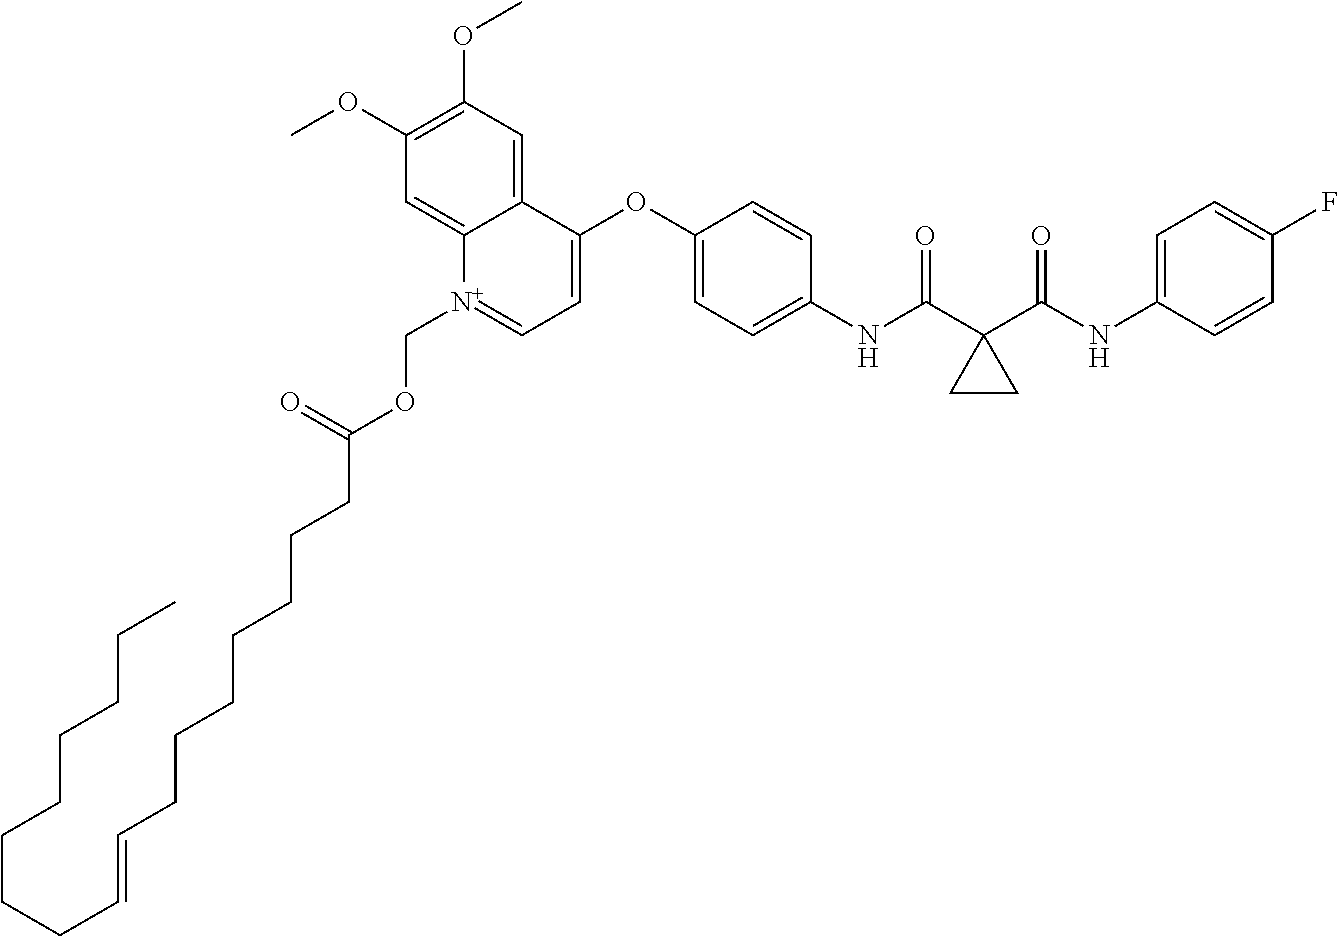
C12=CC(OC)=C(OC)C=C1[N+](COC(CCCCCCCC=CCCCCCCCC)=O)=CC=C2OC1=CC=C(NC(C2(C(NC3=CC=C(F)C=C3)=O)CC2)=O)C=C1
